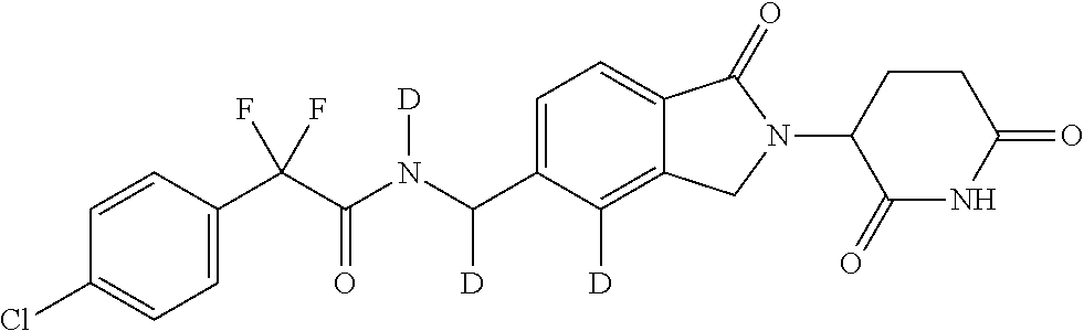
C1=CC(C(C(N(C(C2=CC=C3C(=C2[D])CN(C2C(=O)NC(=O)CC2)C3=O)[D])[D])=O)(F)F)=CC=C1Cl
